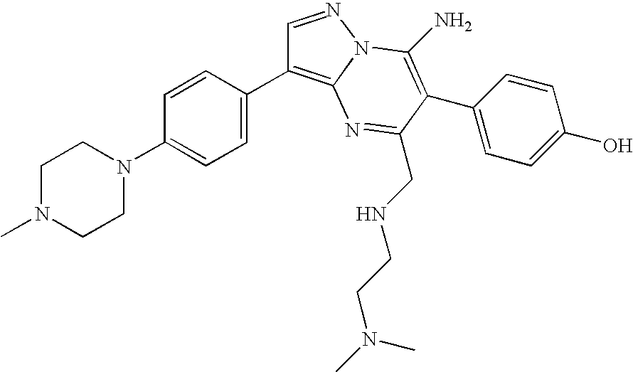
C1=CC(N2CCN(C)CC2)=CC=C1C1=C2N(N=C1)C(N)=C(C1=CC=C(O)C=C1)C(CNCCN(C)C)=N2
